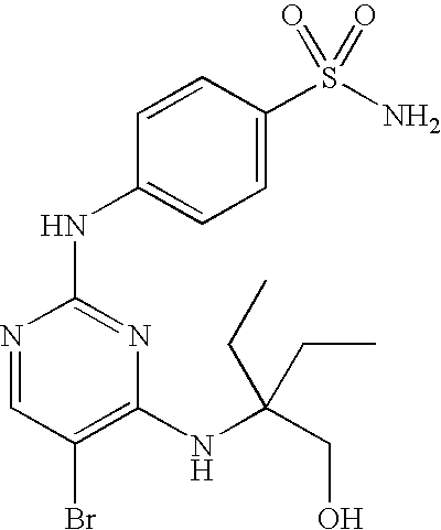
N1=CC(Br)=C(NC(CO)(CC)CC)N=C1NC1=CC=C(S(=O)(=O)N)C=C1
